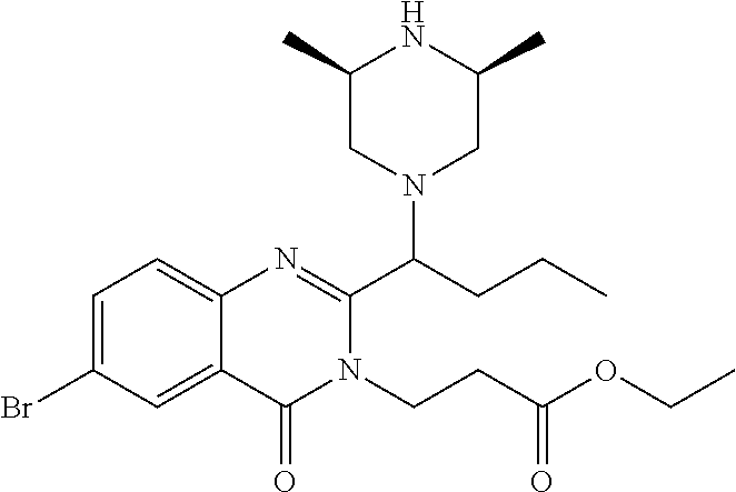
C1=C(Br)C=C2C(=C1)N=C(C(CCC)N1CC(C)NC(C)C1)N(CCC(OCC)=O)C2=O
